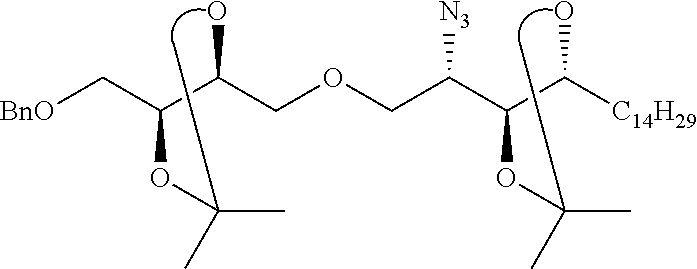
[BnO]CC(C(COCC(C(C([C14H29])O)OC(C)(C)C)[N3])O)OC(C)(C)C
